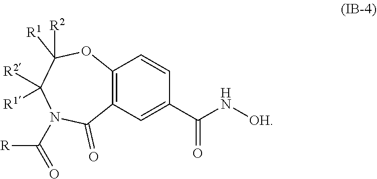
C12=C(C=C(C(N[OH])=O)C=C1)C(=O)N(C([R])=O)C([R2])([R1])C([R1])([R2])O2
